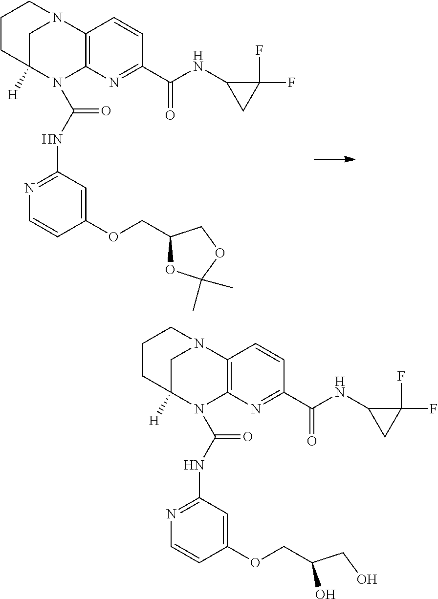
C1C2([H])N(C(NC3=NC=CC(OCC(O)CO)=C3)=O)C3=C(N1CCC2)C=CC(C(NC1C(F)(F)C1)=O)=N3.C1C2([H])N(C(NC3=NC=CC(OCC4OC(C)(C)OC4)=C3)=O)C3=C(N1CCC2)C=CC(C(NC1C(F)(F)C1)=O)=N3
